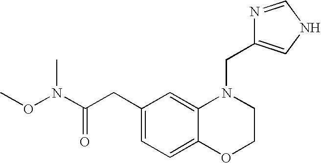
C1(CC(N(OC)C)=O)=CC=C2C(=C1)N(CC1=CNC=N1)CCO2
